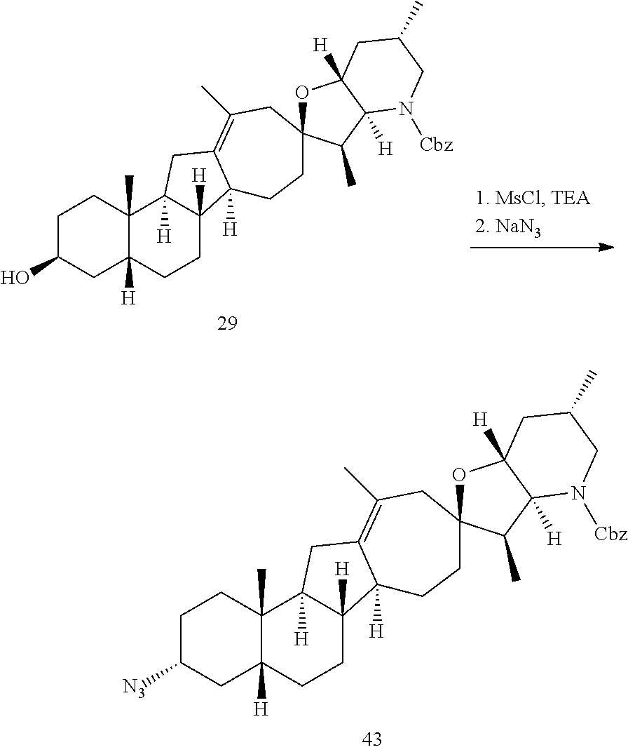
C1C(O)CC2([H])C(C)(C1)C1([H])C([H])(CC2)C2([H])C(=C(C)CC3(CC2)OC2([H])C([H])(C3C)N([Cbz])CC(C)C2)C1.C1C([N3])CC2([H])C(C)(C1)C1([H])C([H])(CC2)C2([H])C(=C(C)CC3(CC2)OC2([H])C([H])(C3C)N([Cbz])CC(C)C2)C1
